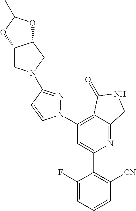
C1(C2=C([CN])C=CC=C2F)=CC(N2N=C(N3CC4C(C3)OC(C)O4)C=C2)=C2C(=N1)CNC2=O
